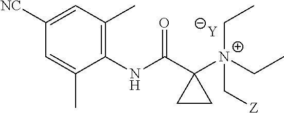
[Y].C1=C(C)C(NC(C2([N+](C[Z])(CC)CC)CC2)=O)=C(C)C=C1[NC]
